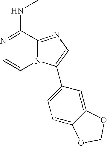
N1=C(NC)C2=NC=C(C3=CC=C4C(=C3)OCO4)N2C=C1
